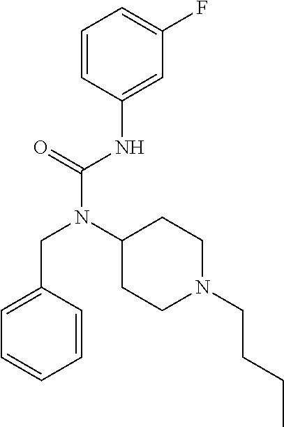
C1=CC(NC(N(C2CCN(CCCC)CC2)CC2=CC=CC=C2)=O)=CC(F)=C1
